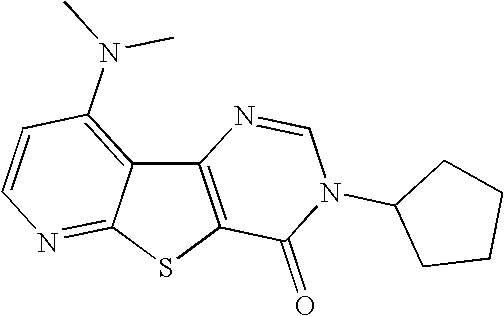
C12=C(SC3=NC=CC(N(C)C)=C13)C(=O)N(C1CCCC1)C=N2
